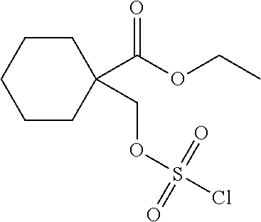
C1CC(C(OCC)=O)(COS(Cl)(=O)=O)CCC1
